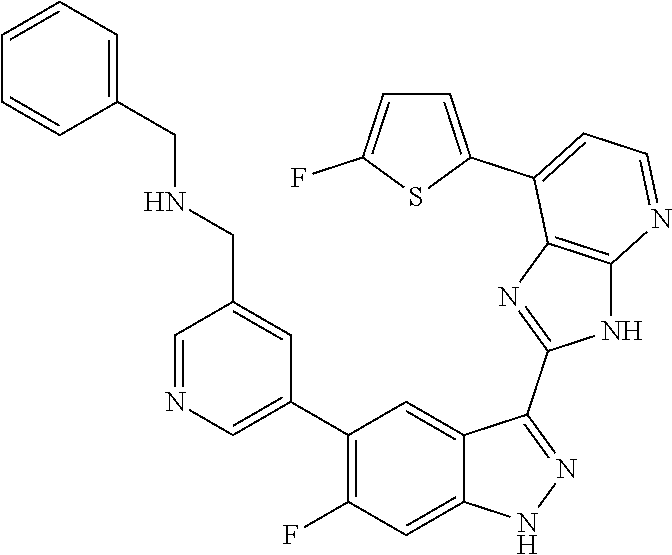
C1=NC=C(C2=C(F)C=C3C(=C2)C(C2=NC4=C(N2)N=CC=C4C2=CC=C(F)S2)=NN3)C=C1CNCC1=CC=CC=C1
